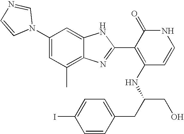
C1(C)=C2C(=CC(N3C=NC=C3)=C1)NC(C1=C(NC(CO)CC3=CC=C(I)C=C3)C=CNC1=O)=N2
